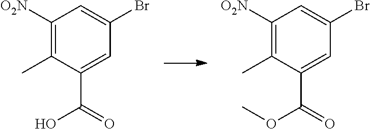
C1([O2N])=C(C)C(C(=O)O)=CC(Br)=C1.C1([O2N])=C(C)C(C(=O)OC)=CC(Br)=C1
